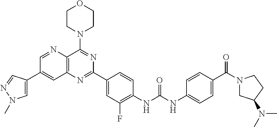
C1=NC2=C(C=C1C1=CN(C)N=C1)N=C(C1=CC(F)=C(NC(NC3=CC=C(C(N4CC(N(C)C)CC4)=O)C=C3)=O)C=C1)N=C2N1CCOCC1
